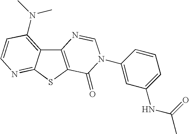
C12=C(SC3=NC=CC(N(C)C)=C13)C(=O)N(C1=CC(NC(C)=O)=CC=C1)C=N2
